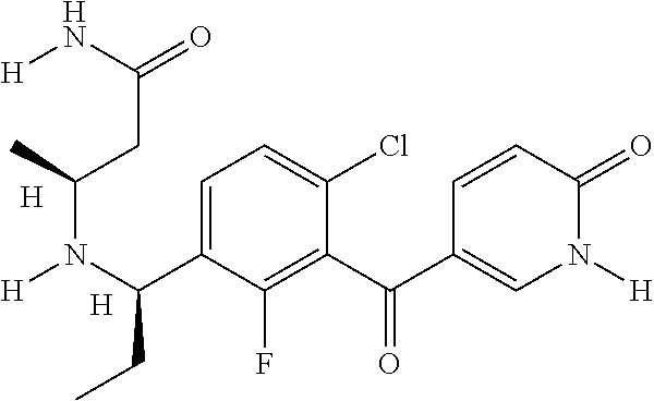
[H].C1=C(C(N([H])C(CC(N[H])=O)C)CC)C(F)=C(C(=O)C2=CN([H])C(=O)C=C2)C(Cl)=C1.[H]
